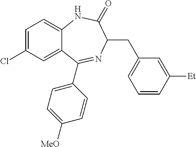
C1=C(Cl)C=C2C(=C1)NC(=O)C(CC1=CC=CC([Et])=C1)N=C2C1=CC=C([MeO])C=C1
